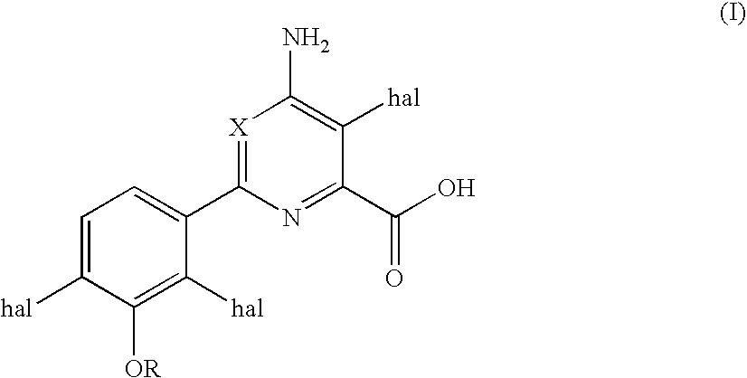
C1=C([hal])C([OR])=C([hal])C(C2=[X]C(N)=C([hal])C(C(O)=O)=N2)=C1
